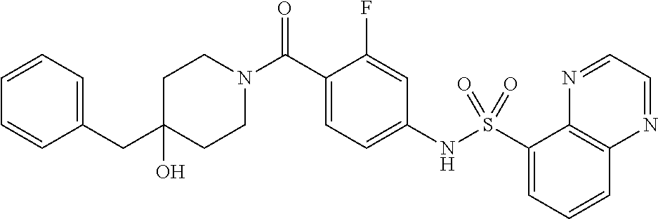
C1(O)(CC2=CC=CC=C2)CCN(C(C2=CC=C(NS(C3=CC=CC4=C3N=CC=N4)(=O)=O)C=C2F)=O)CC1
